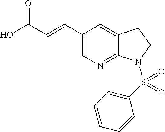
OC(C=CC1=CN=C2C(=C1)CCN2S(C1=CC=CC=C1)(=O)=O)=O
